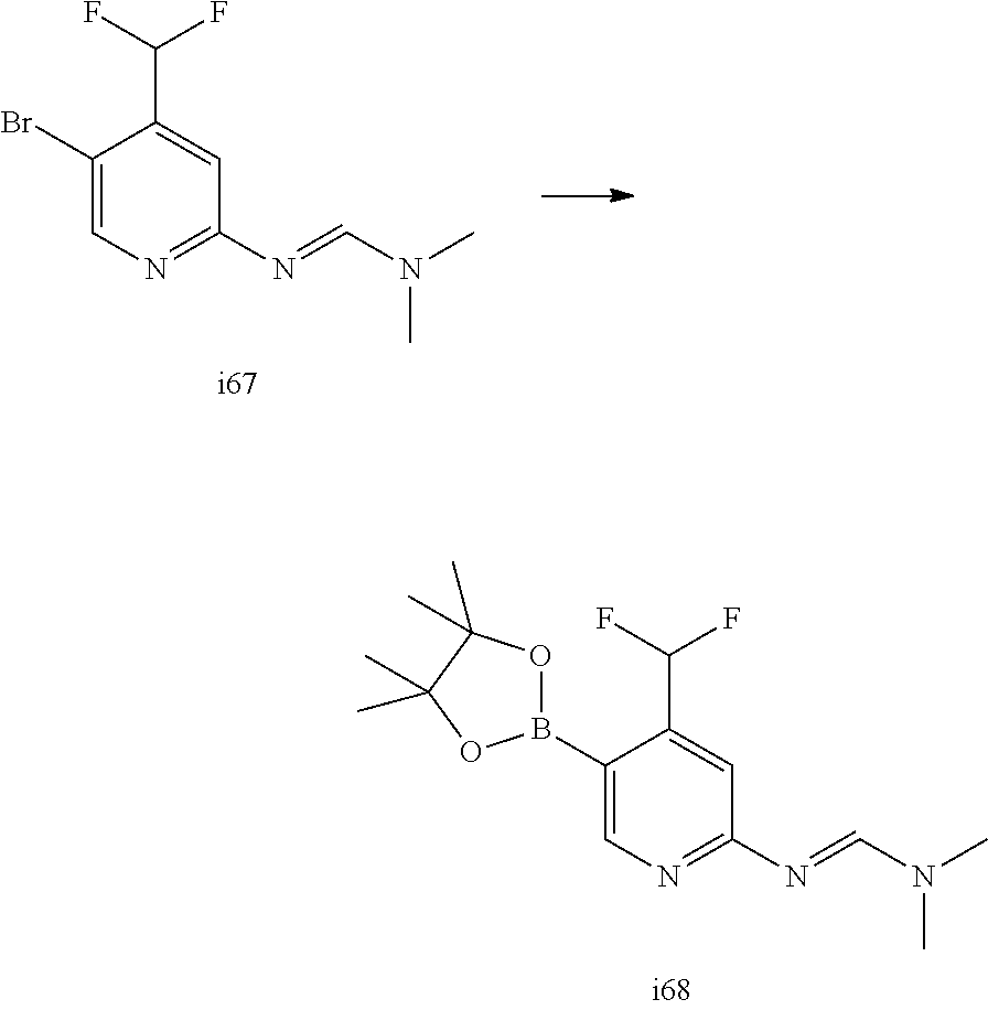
C1(B2OC(C)(C)C(C)(C)O2)=CN=C(N=CN(C)C)C=C1C(F)F.C1(Br)=CN=C(N=CN(C)C)C=C1C(F)F
